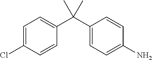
C1=CC(Cl)=CC=C1C(C1=CC=C(N)C=C1)(C)C
